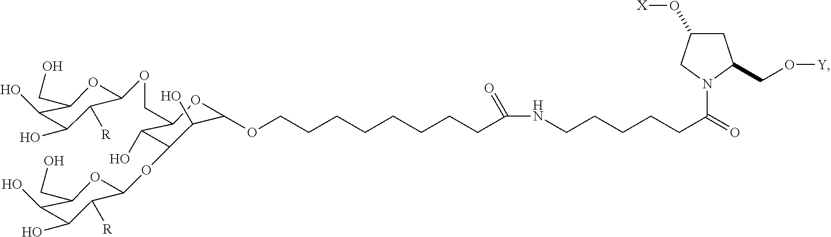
C1(O)C(O)C([R])C(OCC2C(O)C(OC3C([R])C(O)C(O)C(CO)O3)C(O)C(OCCCCCCCCC(NCCCCCC(=O)N3CC(O[X])CC3CO[Y])=O)O2)OC1CO
